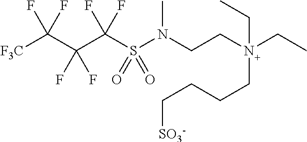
[F3C]C(C(C(S(N(CCN(CC)(CCCC[SO3-])CC)C)(=O)=O)(F)F)(F)F)(F)F
